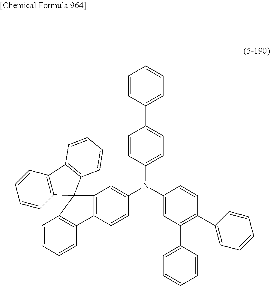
C1=CC(N(C2=CC(C3=CC=CC=C3)=C(C3=CC=CC=C3)C=C2)C2=CC3=C(C=C2)C2=C(C=CC=C2)C32C3=C(C=CC=C3)C3=C2C=CC=C3)=CC=C1C1=CC=CC=C1
